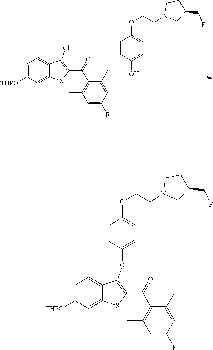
C1(CF)CN(CCOC2=CC=C(O)C=C2)CC1.C12=CC([THPO])=CC=C1C(Cl)=C(C(=O)C1=C(C)C=C(F)C=C1C)S2.C1(CF)CN(CCOC2=CC=C(OC3=C(C(C4=C(C)C=C(F)C=C4C)=O)SC4=CC([THPO])=CC=C43)C=C2)CC1
